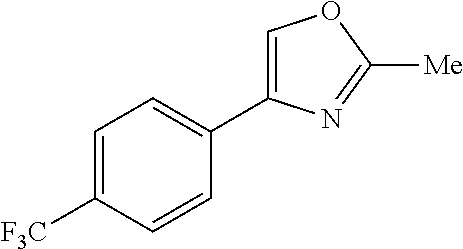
C1=C(C2=CC=C([F3C])C=C2)N=C([Me])O1
